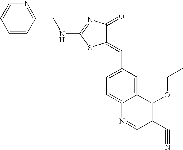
C1=CC(CNC2=NC(=O)C(=CC3=CC=C4C(=C3)C(OCC)=C(C#N)C=N4)S2)=NC=C1
